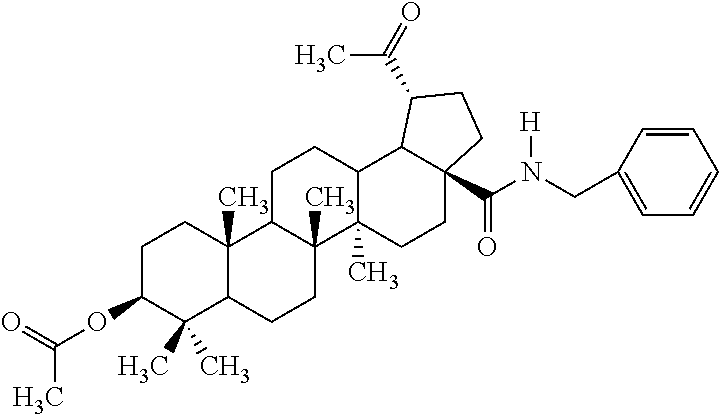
C1C(OC(C)=O)C(C)(C)C2C(C)(C1)C1C(C)(CC2)C2(C)C(CC1)C1C(C(N(CC3=CC=CC=C3)[H])=O)(CC2)CCC1C(C)=O
